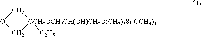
C1OC[CCH2OCH2CH(OH)CH2O(CH2)3Si(OCH3)3]1[C2H5]
